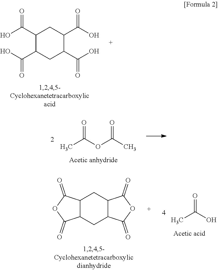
C1(C(O)=O)C(C(O)=O)CC(C(O)=O)C(C(O)=O)C1.CC(OC(C)=O)=O.CC(O)=O.C12C(CC3C(C1)C(=O)OC3=O)C(=O)OC2=O
